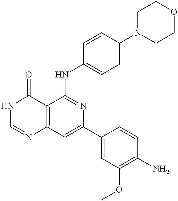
C12=C(C=C(C3=CC(OC)=C(N)C=C3)N=C1NC1=CC=C(N3CCOCC3)C=C1)N=CNC2=O
